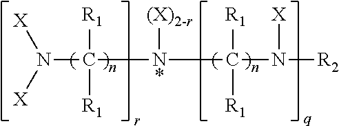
[X]N([X])C([R1])([R1])N([(X)2-r])C([R1])([R1])N([X])[R2]
